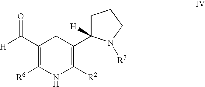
[H]C(C1=C([R6])NC([R2])=C(C2([H])N([R7])CCC2)C1)=O
